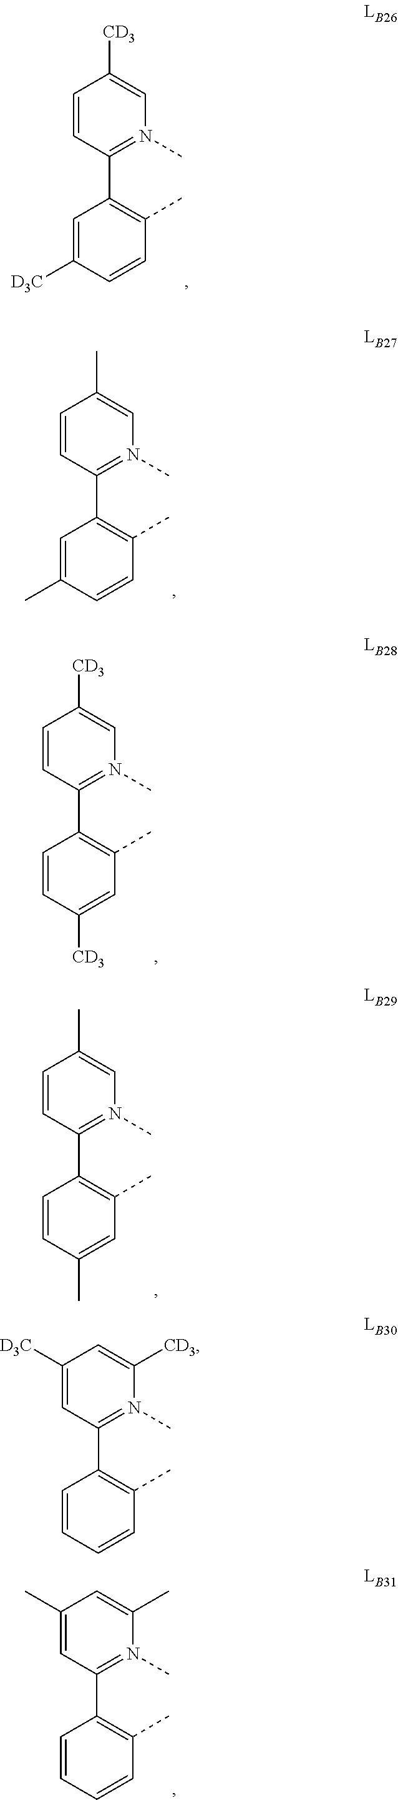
C1([CD3])=CN(C)=C(C2=C(C)C=CC([D3C])=C2)C=C1.C1(C)=CN(C)=C(C2=C(C)C=CC(C)=C2)C=C1.C1([CD3])=CN(C)=C(C2=C(C)C=C([CD3])C=C2)C=C1.C1(C)=CN(C)=C(C2=C(C)C=C(C)C=C2)C=C1.C1=C(C)N(C)=C(C2=C(C)C=CC=C2)C=C1C.C1=C([CD3])N(C)=C(C2=C(C)C=CC=C2)C=C1[D3C]
